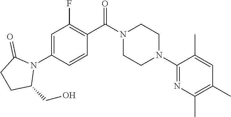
C1=C(N2C(=O)CCC2CO)C=CC(C(N2CCN(C3=NC(C)=C(C)C=C3C)CC2)=O)=C1F
